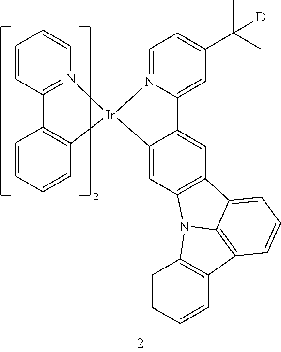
C1=CC2=N(C=C1)[Ir]1(C3=C2C=CC=C3)C2=CC3=C(C=C2C2=CC(C(C)(C)[D])=CC=N12)C1=CC=CC2=C1N3C1=C2C=CC=C1
